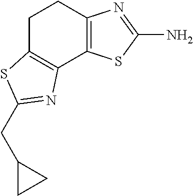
C1C2=C(C3=C(C1)N=C(N)S3)N=C(CC1CC1)S2
